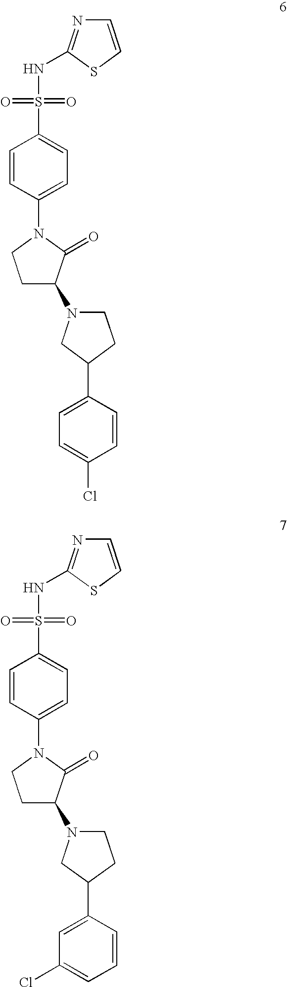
C1(C2CN(C3CCN(C4=CC=C(S(NC5=NC=CS5)(=O)=O)C=C4)C3=O)CC2)=CC=C(Cl)C=C1.C1(C2CN(C3CCN(C4=CC=C(S(NC5=NC=CS5)(=O)=O)C=C4)C3=O)CC2)=CC(Cl)=CC=C1
